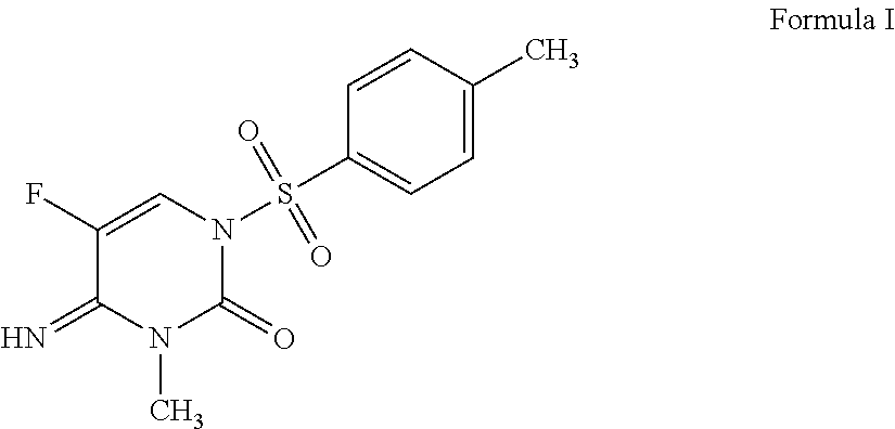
C1(S(N2C=C(F)C(=N)N(C)C2=O)(=O)=O)=CC=C(C)C=C1
